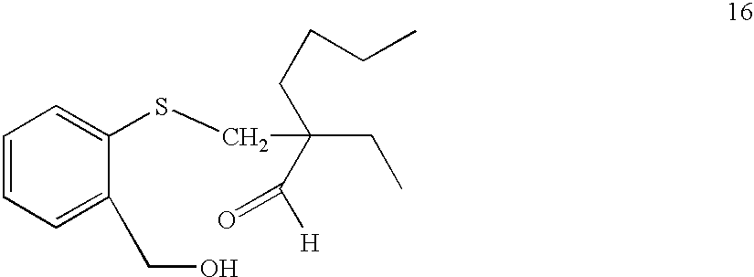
C1=CC=C(CO)C(SCC(C([H])=O)(CCCC)CC)=C1
